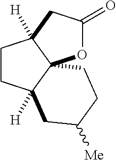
O1C(=O)CC2([H])C13C([H])(CC2)CC([Me])CC3
